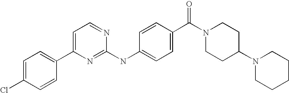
C1=C(Cl)C=CC(C2=CC=NC(NC3=CC=C(C(=O)N4CCC(N5CCCCC5)CC4)C=C3)=N2)=C1
